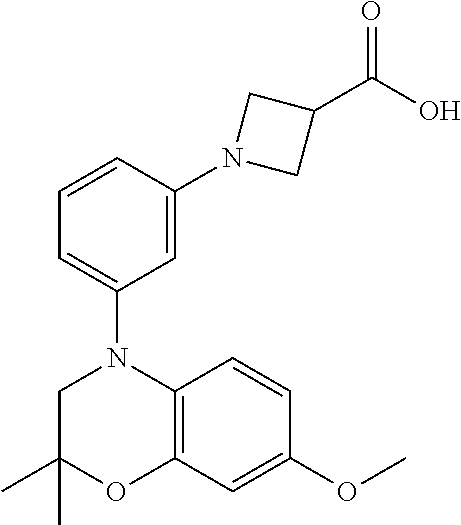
C1(C)(C)CN(C2=CC=CC(N3CC(C(O)=O)C3)=C2)C2=C(O1)C=C(OC)C=C2
